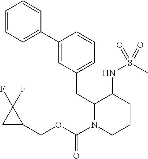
C1=CC=C(C2=CC(CC3N(C(=O)OCC4C(F)(F)C4)CCCC3NS(C)(=O)=O)=CC=C2)C=C1
